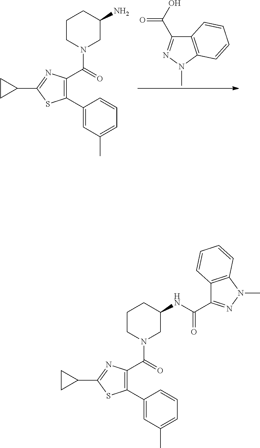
C12=C(N(C)N=C1C(=O)O)C=CC=C2.C1(C2=CC(C)=CC=C2)=C(C(=O)N2CC(N)CCC2)N=C(C2CC2)S1.C1(C2=CC(C)=CC=C2)=C(C(=O)N2CC(NC(=O)C3=NN(C)C4=C3C=CC=C4)CCC2)N=C(C2CC2)S1
